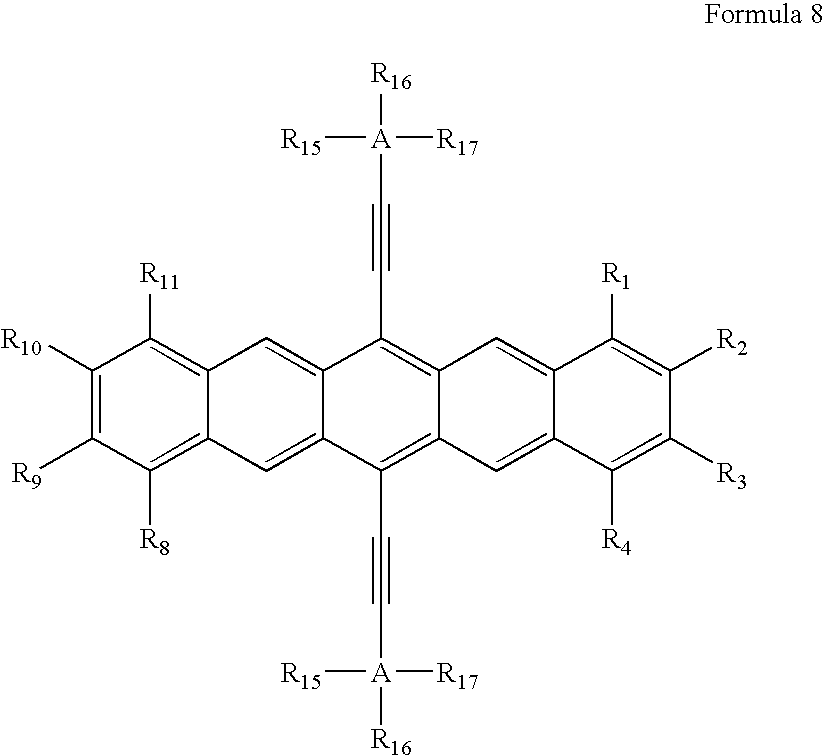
C1([R10])=C([R9])C([R8])=C2C(=C1[R11])C=C1C(=C2)C(C#C[A]([R15])([R16])[R17])=C2C(=C1C#C[A]([R17])([R15])[R16])C=C1C([R1])=C([R2])C([R3])=C([R4])C1=C2
